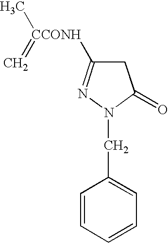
C1=CC=CC=C1CN1C(=O)CC([CCONH](=C)C)=N1
